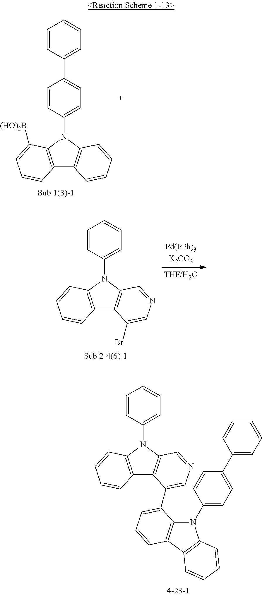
C12=C(N(C3=CC=C(C4=CC=CC=C4)C=C3)C3=C1C=CC=C3)C([(HO)2B])=CC=C2.C12=C(N(C3=CC=CC=C3)C3=C1C(Br)=CN=C3)C=CC=C2.C12=C(N(C3=CC=CC=C3)C3=C1C(C1=CC=CC4=C1N(C1=CC=C(C5=CC=CC=C5)C=C1)C1=C4C=CC=C1)=CN=C3)C=CC=C2
